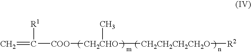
C(=C)([R1])[COO][CH2CHO](C)[CH2CH2CH2CH2O][R2]
